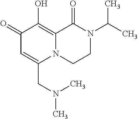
C1(=O)C=C(CN(C)C)N2C(=C1O)C(=O)N(C(C)C)CC2
